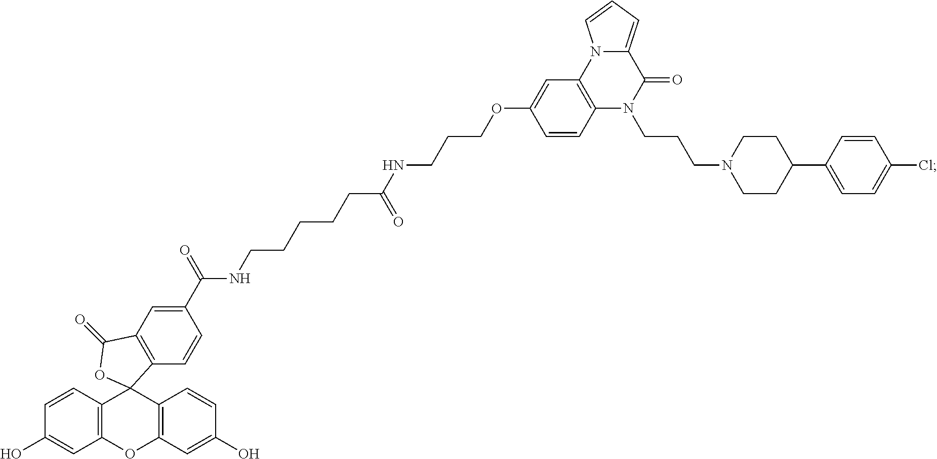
C12=C(OC3=C(C=CC(O)=C3)C13C1=C(C=C(C(NCCCCCC(NCCCOC4=CC5=C(C=C4)N(CCCN4CCC(C6=CC=C(Cl)C=C6)CC4)C(=O)C4=CC=CN54)=O)=O)C=C1)C(=O)O3)C=C(O)C=C2
